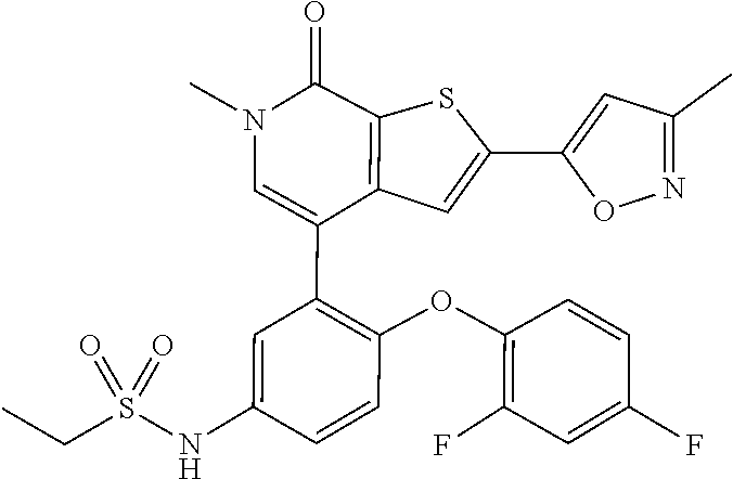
C1(F)=C(OC2=C(C3=CN(C)C(=O)C4=C3C=C(C3=CC(C)=NO3)S4)C=C(NS(CC)(=O)=O)C=C2)C=CC(F)=C1
